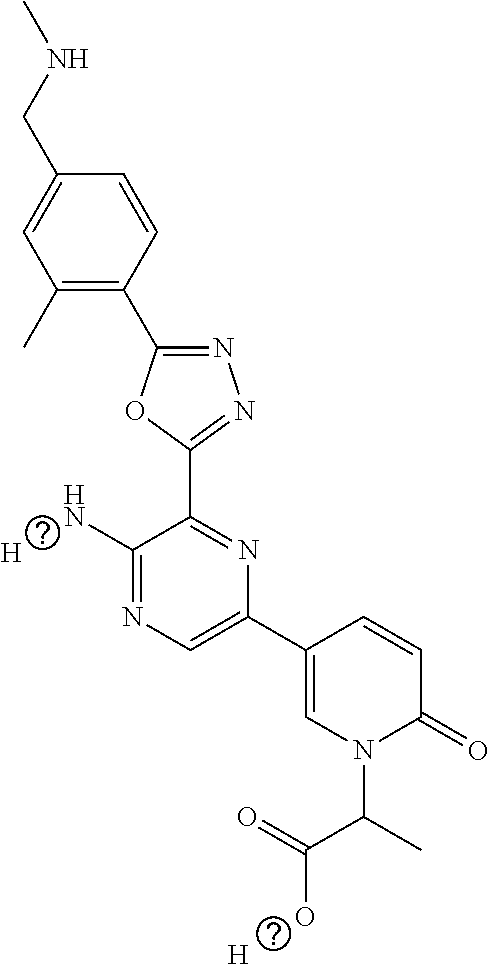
C1(C)=C(C2=NN=C(C3=NC(C4=CN(C(C(O)=O)C)C(=O)C=C4)=CN=C3N)O2)C=CC(CNC)=C1.[H].[H]
